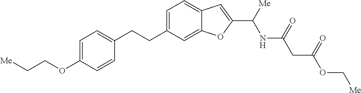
C(OC1=CC=C(CCC2=CC=C3C(=C2)OC(C([Me])NC(=O)CC(=O)OC[Me])=C3)C=C1)C[Me]
